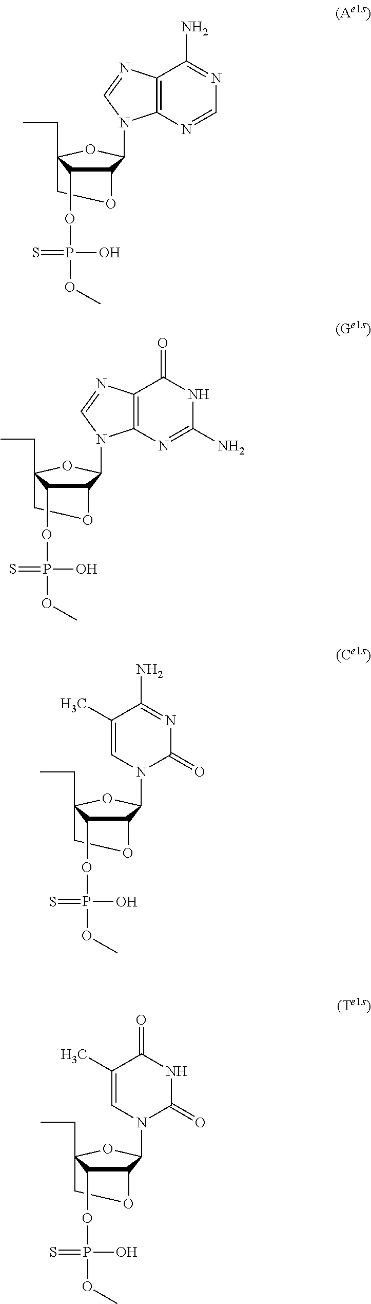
C12=C(N=CN=C1N)N(C1C3OCC(CC)(O1)C3OP(=S)(O)OC)C=N2.C12=C(N=C(N)NC1=O)N(C1C3OCC(CC)(O1)C3OP(=S)(O)OC)C=N2.C1(C)=CN(C2C3OCC(CC)(O2)C3OP(=S)(O)OC)C(=O)NC1=O.C1(C)=CN(C2C3OCC(CC)(O2)C3OP(=S)(O)OC)C(=O)N=C1N
